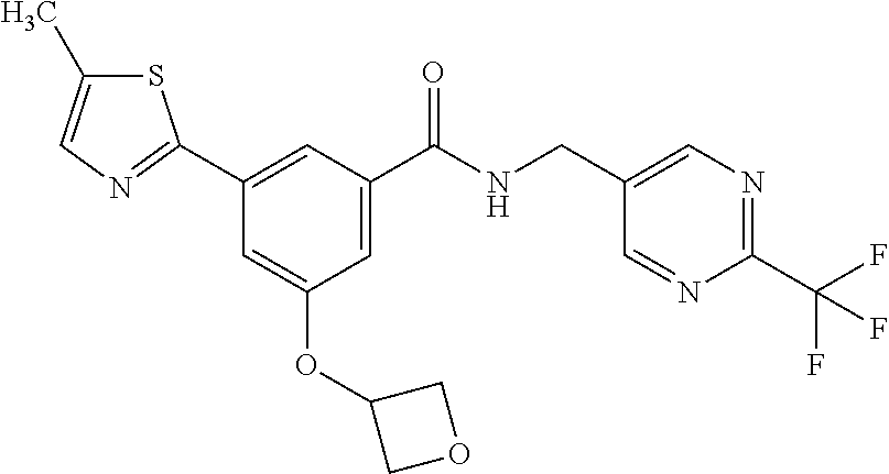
C1=C(C(NCC2=CN=C(C(F)(F)F)N=C2)=O)C=C(C2=NC=C(C)S2)C=C1OC1COC1
